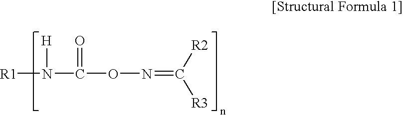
[R1]N(C(ON=C([R2])[R3])=O)[H]
